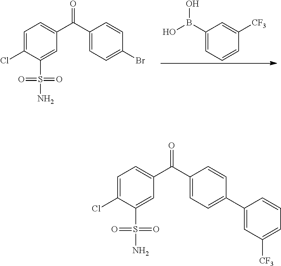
C1=C(Cl)C(S(N)(=O)=O)=CC(C(C2=CC=C(C3=CC([CF3])=CC=C3)C=C2)=O)=C1.C1=C(Cl)C(S(N)(=O)=O)=CC(C(C2=CC=C(Br)C=C2)=O)=C1.C1(B(O)O)=CC=CC([CF3])=C1
